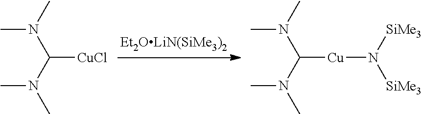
CN(C)C(N(C)C)[CuCl].CN(C)C(N(C)C)[Cu]N([SiMe3])[SiMe3]
